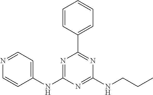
C1(NC2=NC(C3=CC=CC=C3)=NC(NCCC)=N2)=CC=NC=C1
